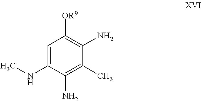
C1=C(NC)C(N)=C(C)C(N)=C1[OR9]
